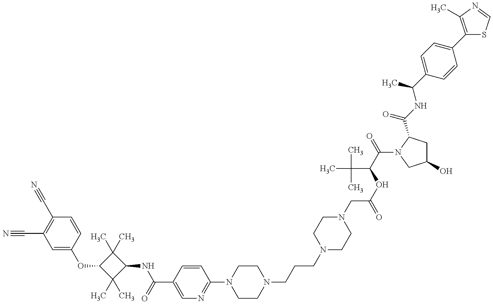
C1=C(OC2C(C)(C)C(NC(=O)C3=CN=C(N4CCN(CCCN5CCN(CC(=O)OC(C(C)(C)C)C(=O)N6C(C(=O)NC(C)C7=CC=C(C8=C(C)N=CS8)C=C7)CC(O)C6)CC5)CC4)C=C3)C2(C)C)C=CC(C#N)=C1C#N
